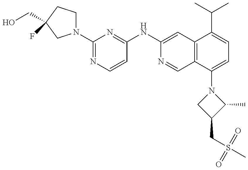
N1(C2=NC=CC(NC3=CC4=C(C=N3)C(N3CC(CS(C)(=O)=O)C3C)=CC=C4C(C)C)=N2)CCC(CO)(F)C1
